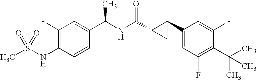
N(C1=C(F)C=C(C(NC(=O)C2C(C3=CC(F)=C(C(C)(C)C)C(F)=C3)C2)C)C=C1)S(C)(=O)=O
